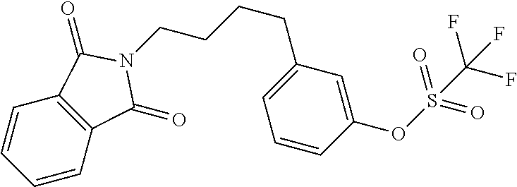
C1=CC2=C(C=C1)C(=O)N(CCCCC1=CC=CC(OS(C(F)(F)F)(=O)=O)=C1)C2=O
